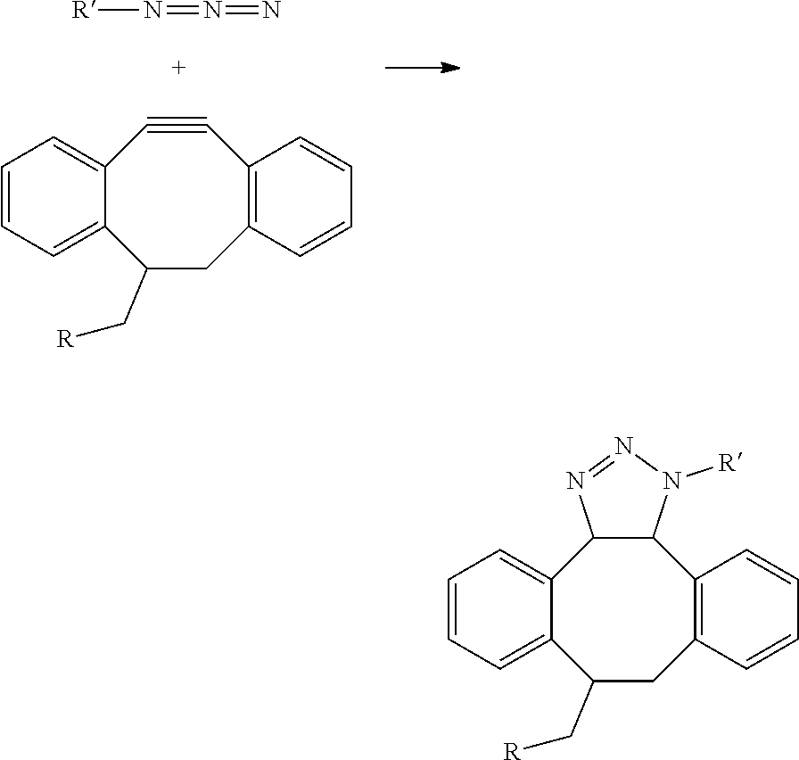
C12=CC=CC=C1C(C[R])CC1=C(C#C2)C=CC=C1.[R]N=N=N.C12=CC=CC=C1C(C[R])CC1=C(C3C2N=NN3[R])C=CC=C1
